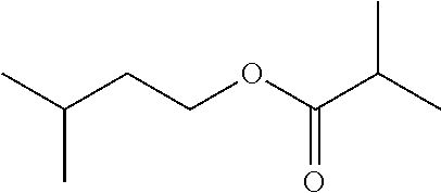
CC(CCOC(C(C)C)=O)C
